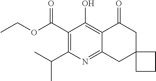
C(C1=C(C(C)C)N=C2C(=C1O)C(=O)CC1(C2)CCC1)(OCC)=O
